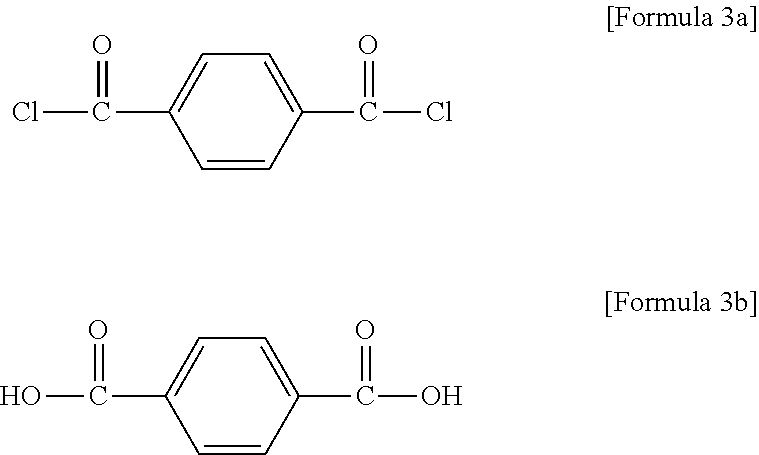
C1=CC(C(O)=O)=CC=C1C(O)=O.C1=CC(C(Cl)=O)=CC=C1C(Cl)=O
